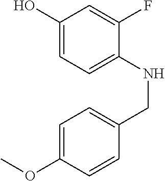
C1(O)=CC=C(NCC2=CC=C(OC)C=C2)C(F)=C1
